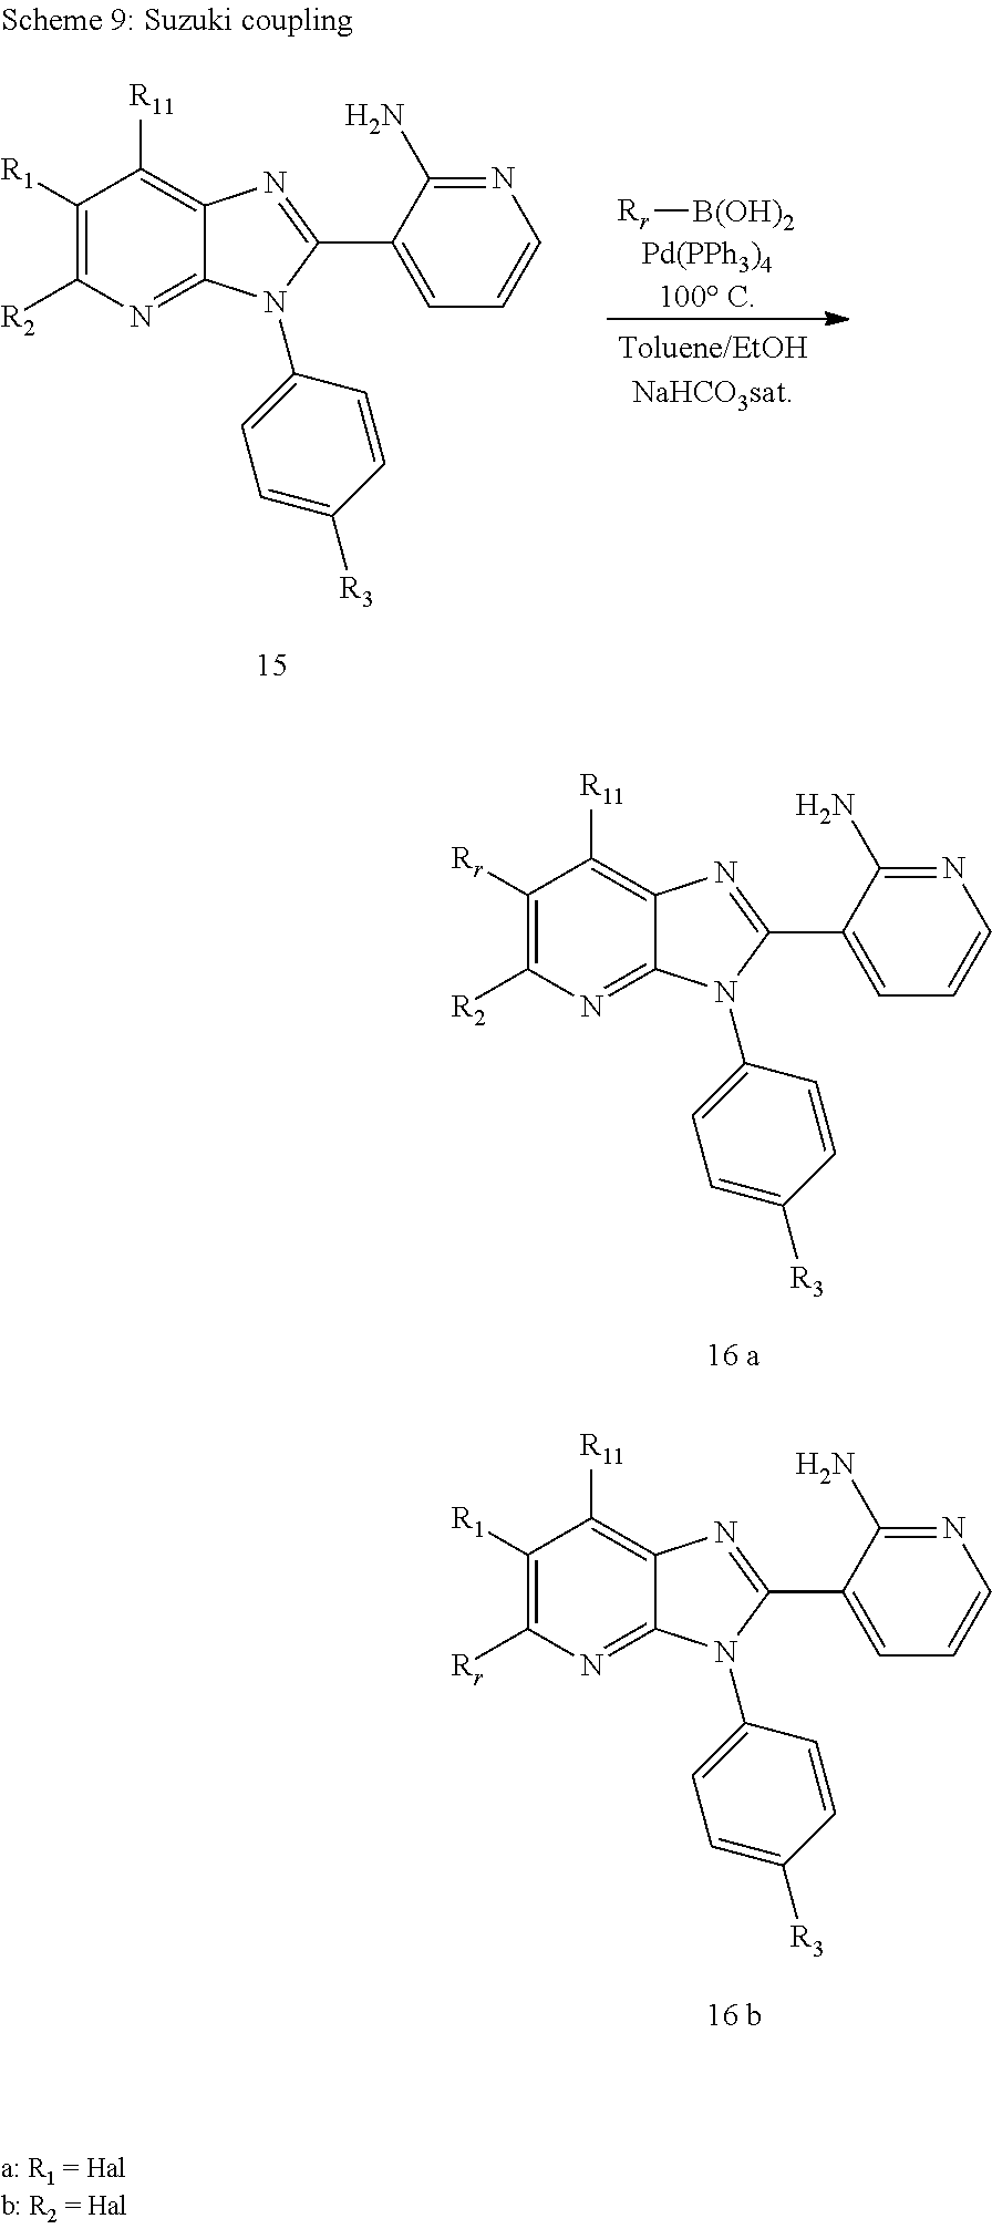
C1([R1])=C([R2])N=C2C(=C1[R11])N=C(C1=CC=CN=C1N)N2C1=CC=C([R3])C=C1.[Rr][B(OH)2].[Pd(PPh3)4100 C].C1([Rr])=C([R2])N=C2C(=C1[R11])N=C(C1=CC=CN=C1N)N2C1=CC=C([R3])C=C1.C1([R1])=C([Rr])N=C2C(=C1[R11])N=C(C1=CC=CN=C1N)N2C1=CC=C([R3])C=C1
